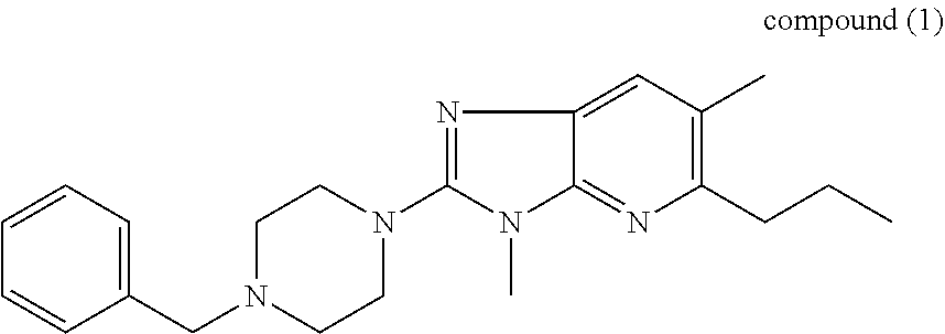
N1=C(N2CCN(CC3=CC=CC=C3)CC2)N(C)C2=NC(CCC)=C(C)C=C12
